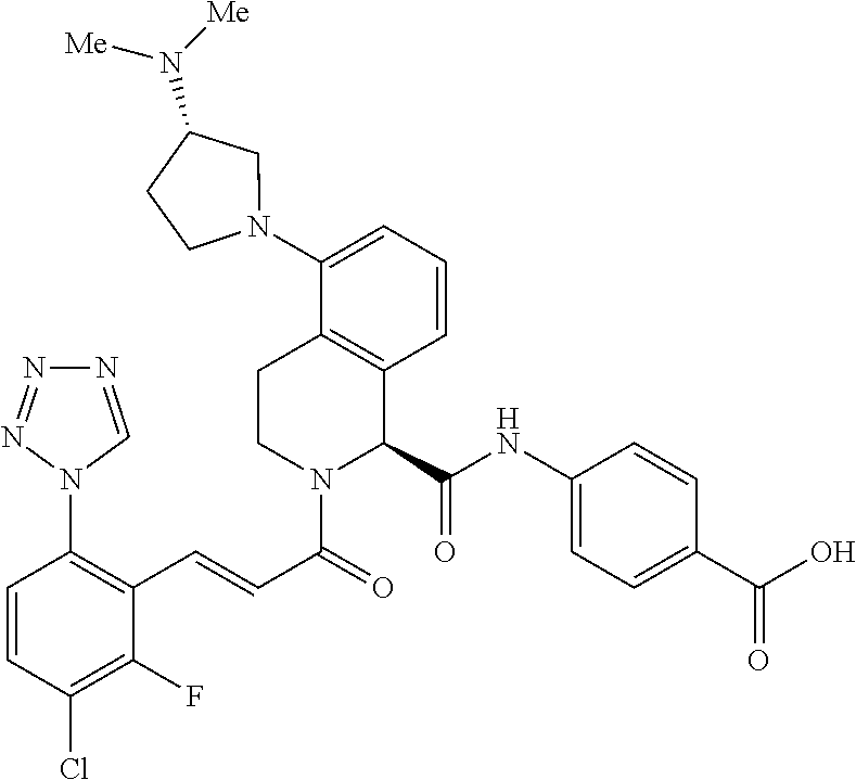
C1=CC(Cl)=C(F)C(C=CC(=O)N2C(C(NC3=CC=C(C(O)=O)C=C3)=O)C3=C(CC2)C(N2CC(N([Me])[Me])CC2)=CC=C3)=C1N1N=NN=C1
